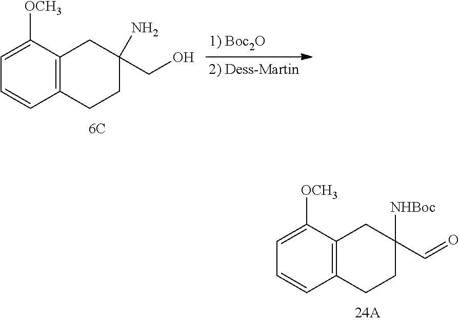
C1=C([OCH3])C2=C(C=C1)CCC(C=O)([NHBoc])C2.C1=C([OCH3])C2=C(C=C1)CCC(CO)(N)C2
